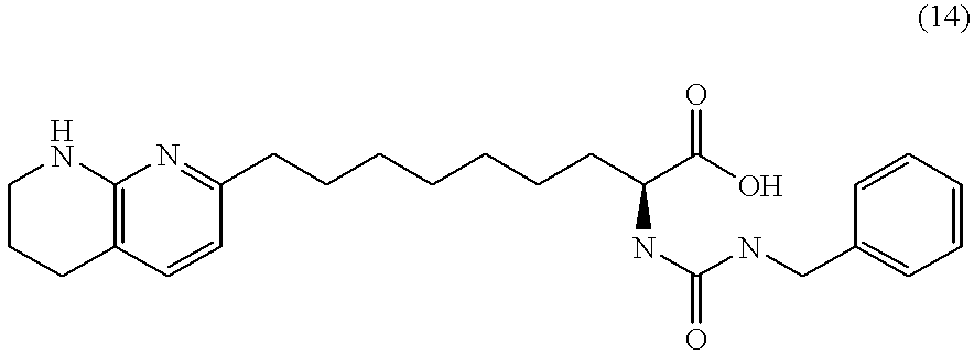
C1CCC2=C(N1)N=C(CCCCCCCC(C(O)=O)NC(NCC1=CC=CC=C1)=O)C=C2
